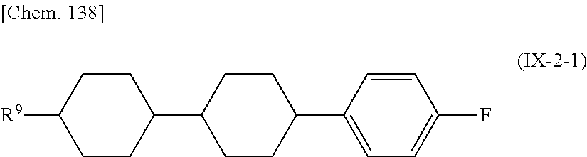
C1(C2CCC(C3=CC=C(F)C=C3)CC2)CCC([R9])CC1
